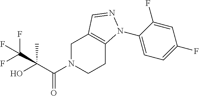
C1N(C(C(O)(C)C(F)(F)F)=O)CCC2=C1C=NN2C1=CC=C(F)C=C1F
